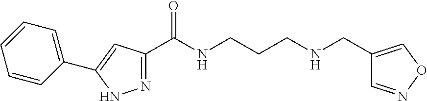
N1=C(C(=O)NCCCNCC2=CON=C2)C=C(C2=CC=CC=C2)N1
